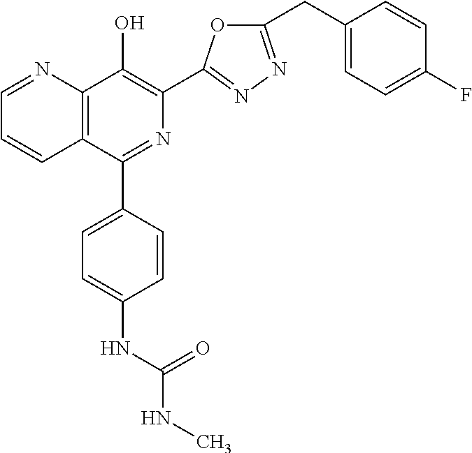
C1=NC2=C(C=C1)C(C1=CC=C(NC(NC)=O)C=C1)=NC(C1=NN=C(CC3=CC=C(F)C=C3)O1)=C2O
